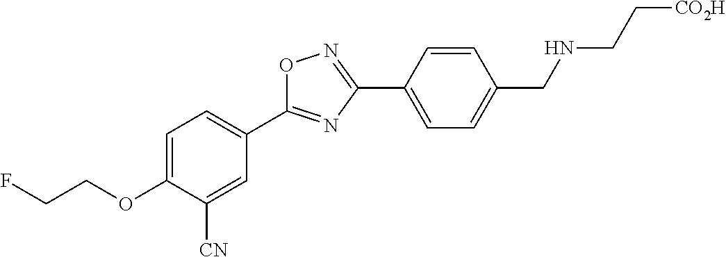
C1=C(OCCF)C([CN])=CC(C2=NC(C3=CC=C(CNCC[CO2H])C=C3)=NO2)=C1
